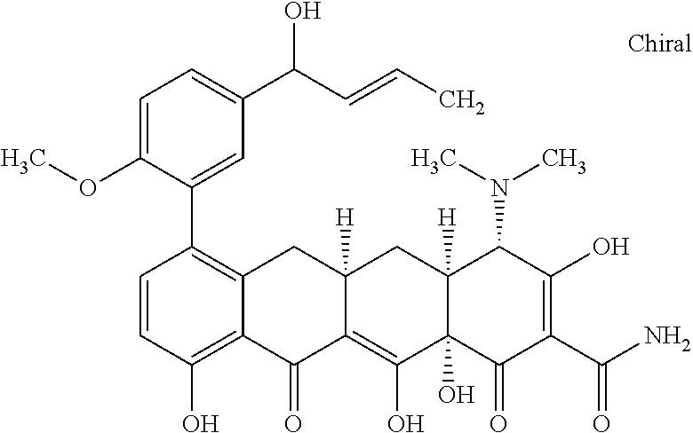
C12([H])C(O)(C(=O)C(C(N)=O)=C(O)C1N(C)C)C(O)=C1C([H])(C2)CC2=C(C3=CC(C(C=CC)O)=CC=C3OC)C=CC(O)=C2C1=O
